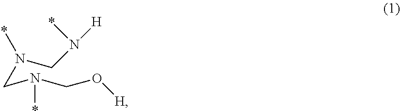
N(CN(CO[H])*)(CN([H])*)*
